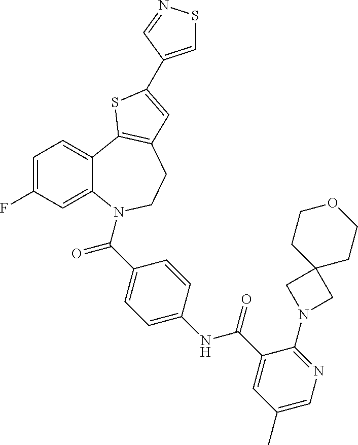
C1=C(F)C=C2C(=C1)C1=C(CCN2C(=O)C2=CC=C(NC(=O)C3=CC(C)=CN=C3N3CC4(C3)CCOCC4)C=C2)C=C(C2=CSN=C2)S1
